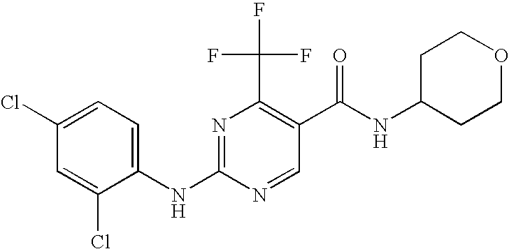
C1(NC2=NC(C(F)(F)F)=C(C(NC3CCOCC3)=O)C=N2)=CC=C(Cl)C=C1Cl
